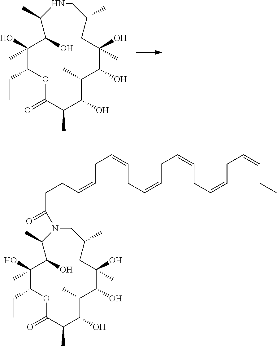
O1C(=O)C(C)C(O)C(C)C(O)C(O)(C)CC(C)CNC(C)C(O)C(O)(C)C1CC.O1C(=O)C(C)C(O)C(C)C(O)C(O)(C)CC(C)CN(C(=O)CCC=CCC=CCC=CCC=CCC=CCC=CCC)C(C)C(O)C(O)(C)C1CC
